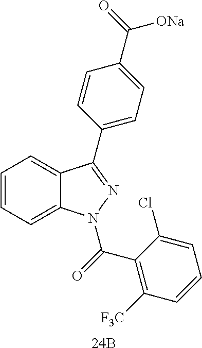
C1=CC=C2C(=C1)C(C1=CC=C(C(=O)[ONa])C=C1)=NN2C(=O)C1=C([F3C])C=CC=C1Cl.[24B]
